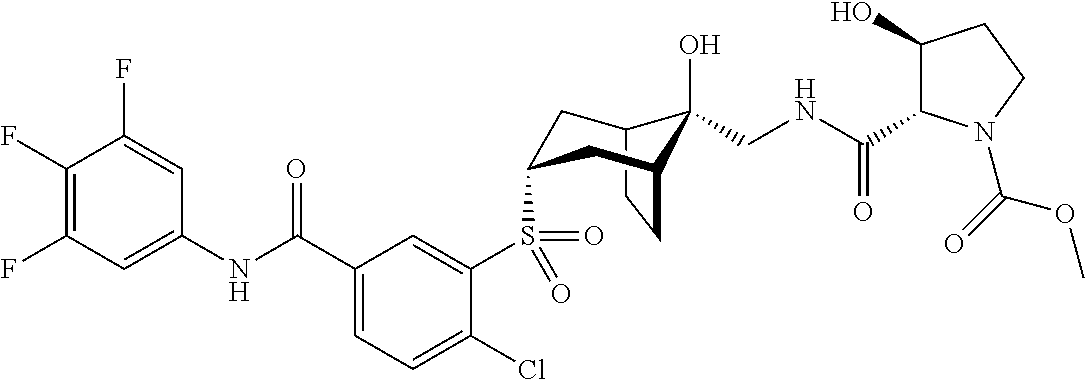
C1(F)=C(F)C=C(NC(C2=CC=C(Cl)C(S(=O)(=O)C3CC4C(O)(CNC(C5C(O)CCN5C(OC)=O)=O)C(CC4)C3)=C2)=O)C=C1F
